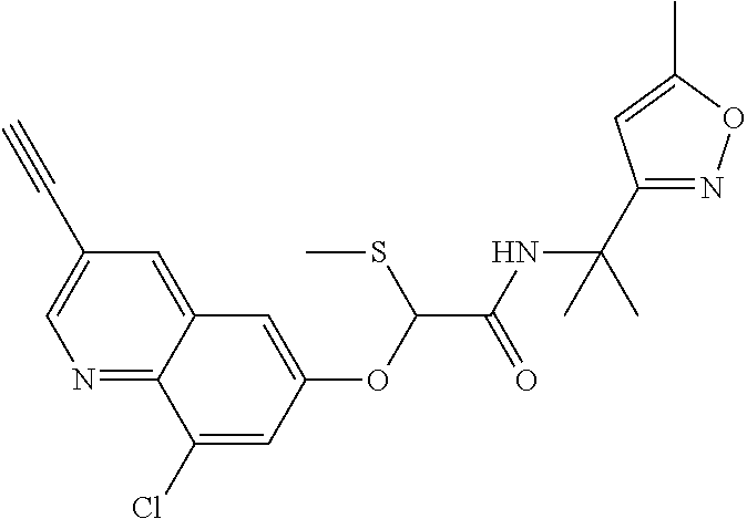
N1=C2C(=CC(C#C)=C1)C=C(OC(C(NC(C1=NOC(C)=C1)(C)C)=O)SC)C=C2Cl
